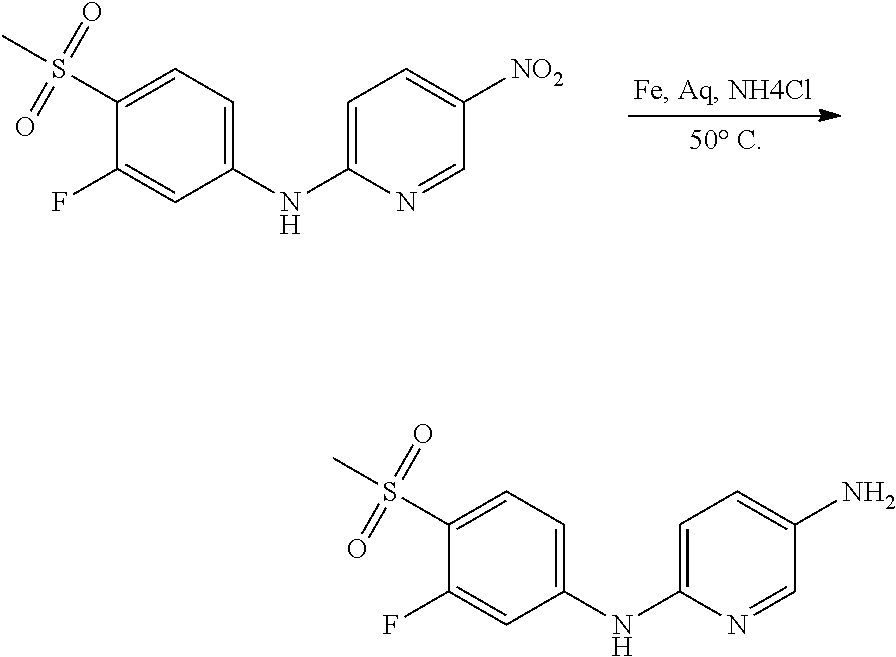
C1(NC2=CC=C([NO2])C=N2)=CC=C(S(=O)(=O)C)C(F)=C1.C1(NC2=CC=C(N)C=N2)=CC=C(S(=O)(=O)C)C(F)=C1
